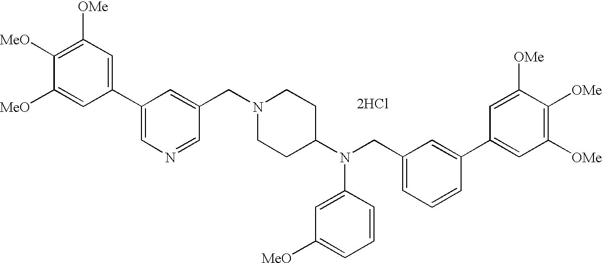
C1([OMe])=C([MeO])C([MeO])=CC(C2=CN=CC(CN3CCC(N(CC4=CC=CC(C5=CC([OMe])=C([OMe])C([OMe])=C5)=C4)C4=CC([MeO])=CC=C4)CC3)=C2)=C1.[2HCl]
